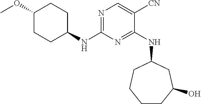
C1(OC)CCC(NC2=NC=C([CN])C(NC3CCCCC(O)C3)=N2)CC1
